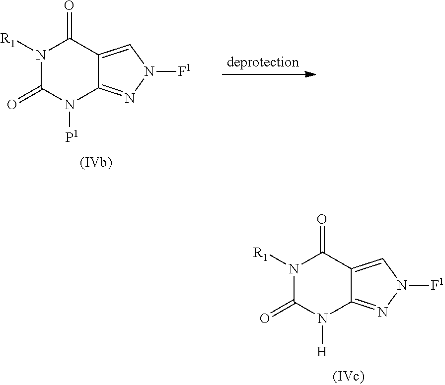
N1([R1])C(=O)N([P1])C2=NN([F1])C=C2C1=O.N1([R1])C(=O)N([H])C2=NN([F1])C=C2C1=O
